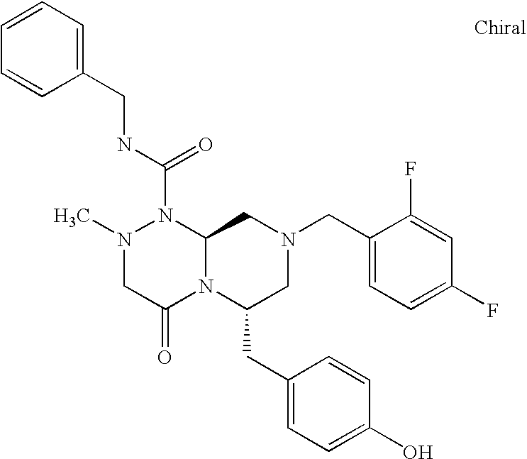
CN1CC(=O)N2C(N1C(NCC1=CC=CC=C1)=O)CN(CC1=CC=C(F)C=C1F)CC2CC1=CC=C(O)C=C1
